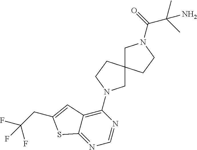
C1N(C(C(C)(C)N)=O)CCC12CN(C1=C3C(=NC=N1)SC(CC(F)(F)F)=C3)CC2
